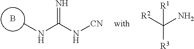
B.CNC(N[CN])=N.C([R3])([R2])(N)[R1]
